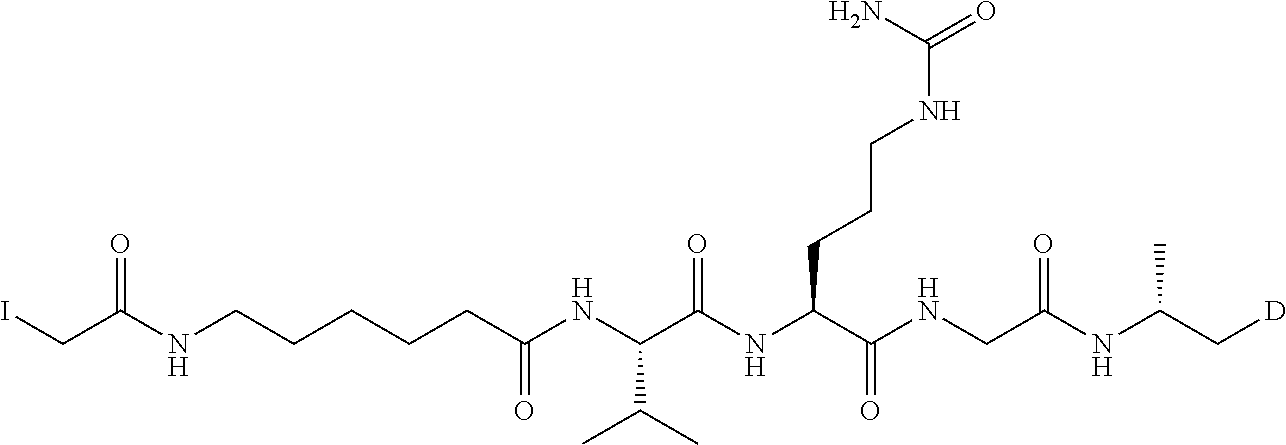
N(CCCCCC(NC(C(NC(C(NCC(NC(C[D])C)=O)=O)CCCNC(=O)N)=O)C(C)C)=O)C(CI)=O
